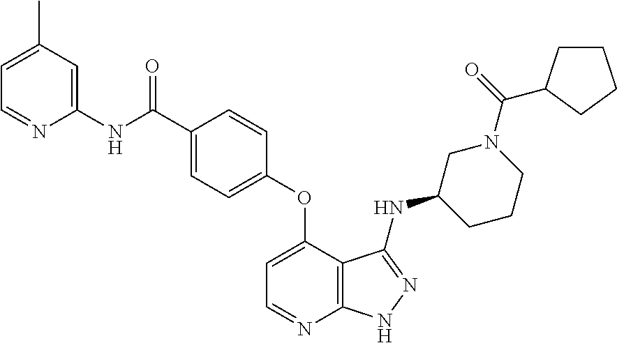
C1(C)=CC=NC(NC(C2=CC=C(OC3=CC=NC4=C3C(NC3CCCN(C(=O)C5CCCC5)C3)=NN4)C=C2)=O)=C1
